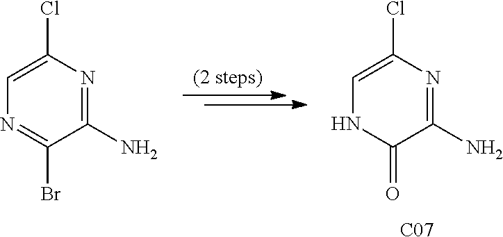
C1(N)=NC(Cl)=CN=C1Br.C1(N)=NC(Cl)=CNC1=O.[C07]
